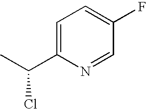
C1=C(C(C)Cl)N=CC(F)=C1
